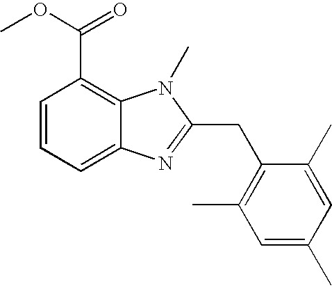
C1=CC=C2C(=C1C(OC)=O)N(C)C(CC1=C(C)C=C(C)C=C1C)=N2
